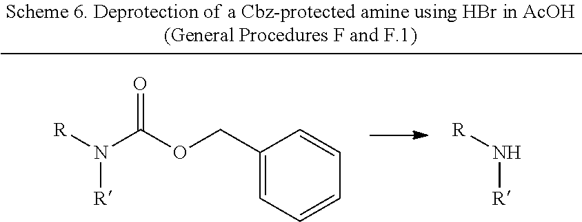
[R]N(C(OCC1=CC=CC=C1)=O)[R].[R]N[R]
